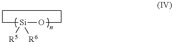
C[Si](OC)([R5])[R6]
